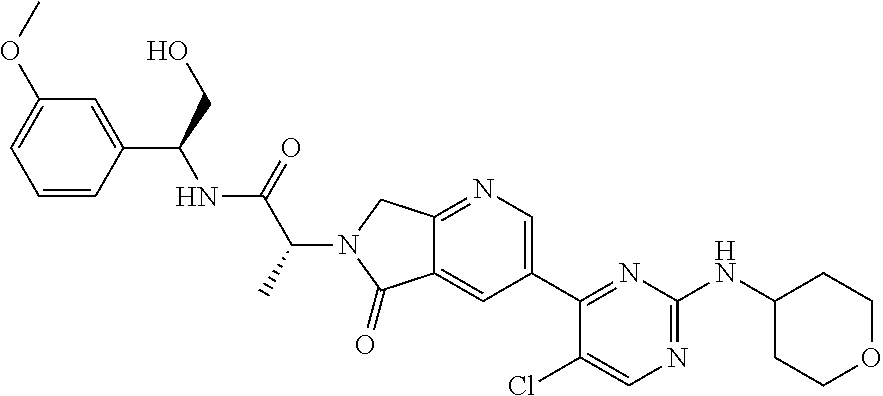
C1(Cl)=CN=C(NC2CCOCC2)N=C1C1=CN=C2C(=C1)C(=O)N(C(C(=O)NC(C1=CC(OC)=CC=C1)CO)C)C2
